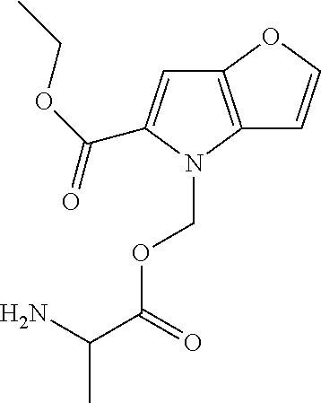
NC(C(=O)OCN1C(C(=O)OCC)=CC2=C1C=CO2)C
